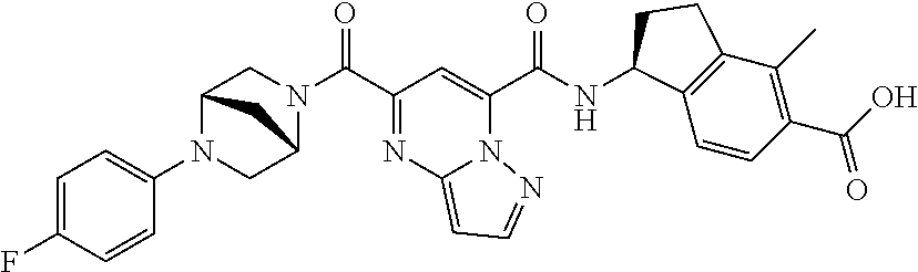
C(C1=NC2=CC=NN2C(C(NC2C3=C(C(C)=C(C(O)=O)C=C3)CC2)=O)=C1)(=O)N1CC2N(C3=CC=C(F)C=C3)CC1C2
